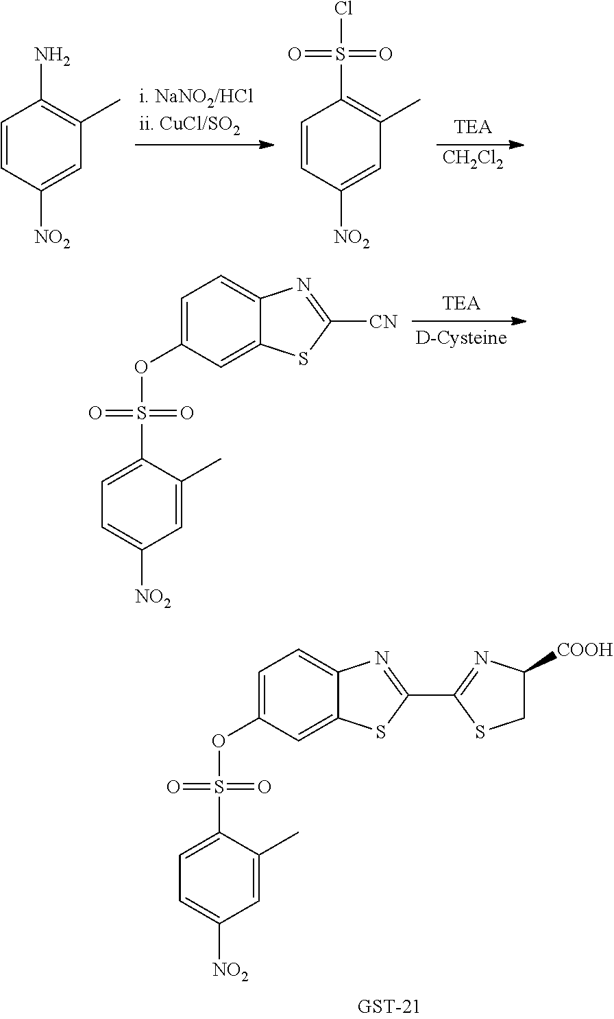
C1=CC([NO2])=CC(C)=C1N.C1=CC([NO2])=CC(C)=C1S(Cl)(=O)=O.[CH2Cl2].C1=C(S(OC2=CC=C3C(=C2)SC([CN])=N3)(=O)=O)C(C)=CC([NO2])=C1.C1=C(S(OC2=CC=C3C(=C2)SC(C2=NC([COOH])CS2)=N3)(=O)=O)C(C)=CC([NO2])=C1
